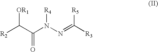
[R2]C(C(N(N=C([R3])[R5])[R4])=O)[OR1]
